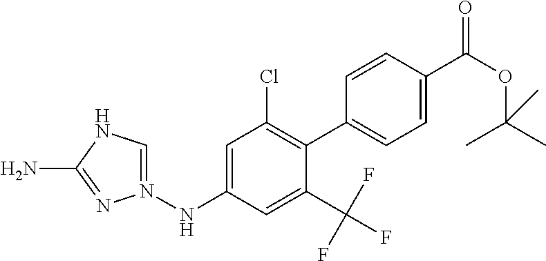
C1=N(NC2=CC(Cl)=C(C3=CC=C(C(OC(C)(C)C)=O)C=C3)C(C(F)(F)F)=C2)N=C(N)N1
